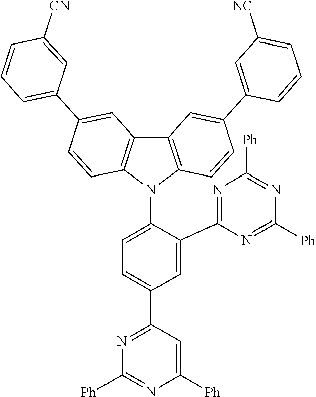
C1=C(C2=NC([Ph])=NC([Ph])=N2)C(N2C3=C(C4=C2C=CC(C2=CC=CC([CN])=C2)=C4)C=C(C2=CC([NC])=CC=C2)C=C3)=CC=C1C1=NC([Ph])=NC([Ph])=C1
